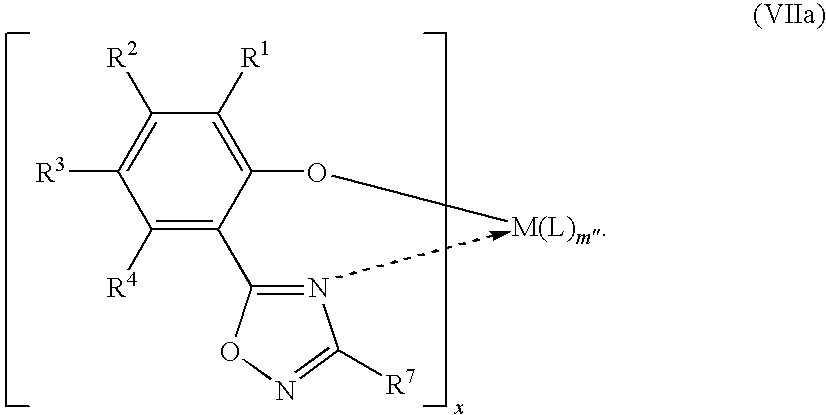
C1([R4])=C(C2=NC([R7])=NO2)C(O[M(L)m])=C([R1])C([R2])=C1[R3]
